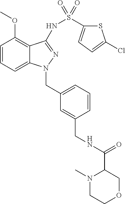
C1(OC)=C2C(=CC=C1)N(CC1=CC=CC(CNC(C3N(C)CCOC3)=O)=C1)N=C2NS(C1=CC=C(Cl)S1)(=O)=O
